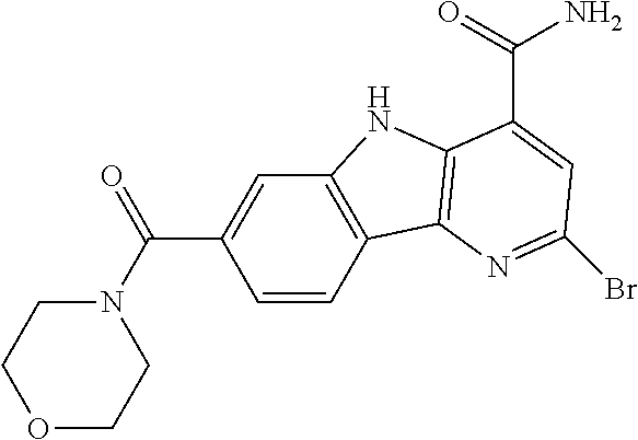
C1=CC2=C(C=C1C(N1CCOCC1)=O)NC1=C2N=C(Br)C=C1C(=O)N
